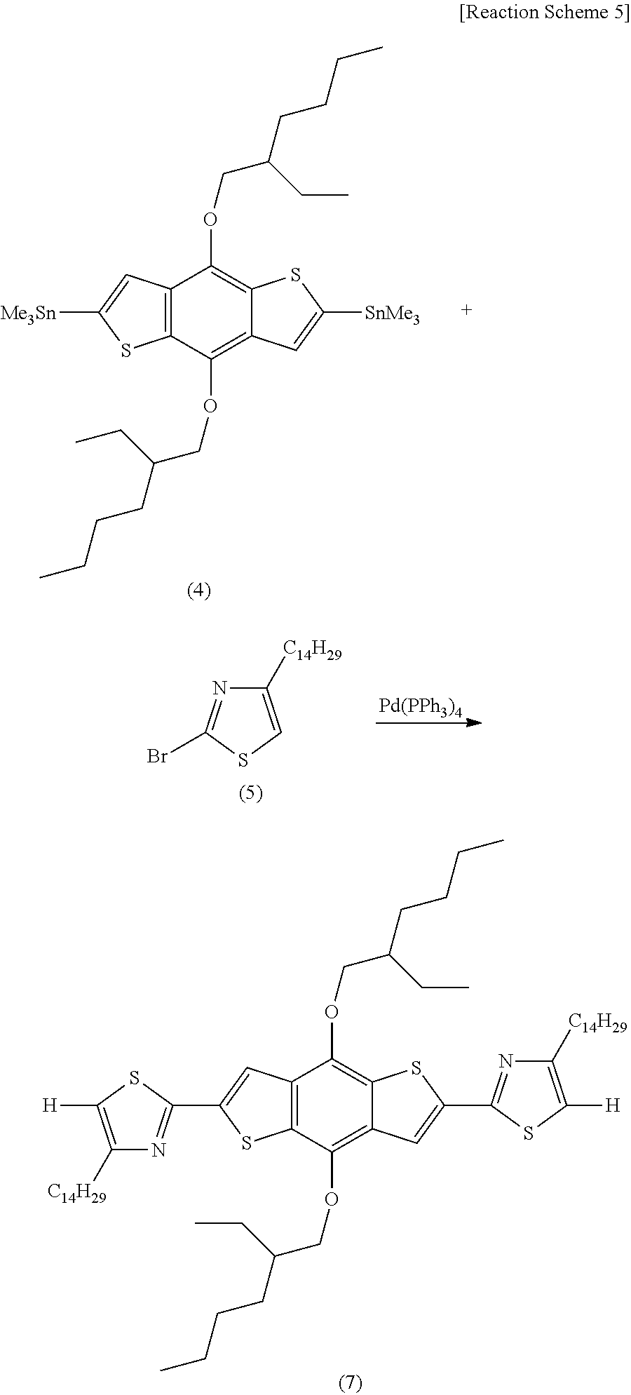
C12=C(C(OCC(CCCC)CC)=C3C(=C1OCC(CCCC)CC)SC([SnMe3])=C3)SC([Me3Sn])=C2.[Pd(PPh3)4].N1=C(Br)SC=C1[C14H29].C12=C(C(OCC(CCCC)CC)=C3C(=C1OCC(CCCC)CC)SC(C1=NC([C14H29])=C([H])S1)=C3)SC(C1=NC([C14H29])=C([H])S1)=C2
